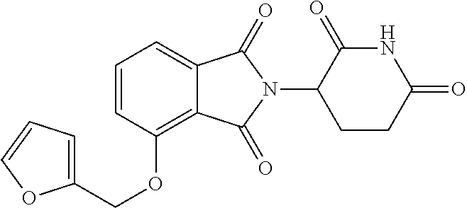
C(OC1=C2C(=CC=C1)C(=O)N(C1CCC(=O)NC1=O)C2=O)C1=CC=CO1
